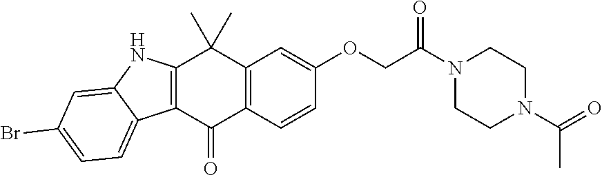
C12=C(C(=O)C3=C(C1(C)C)C=C(OCC(N1CCN(C(=O)C)CC1)=O)C=C3)C1=CC=C(Br)C=C1N2
